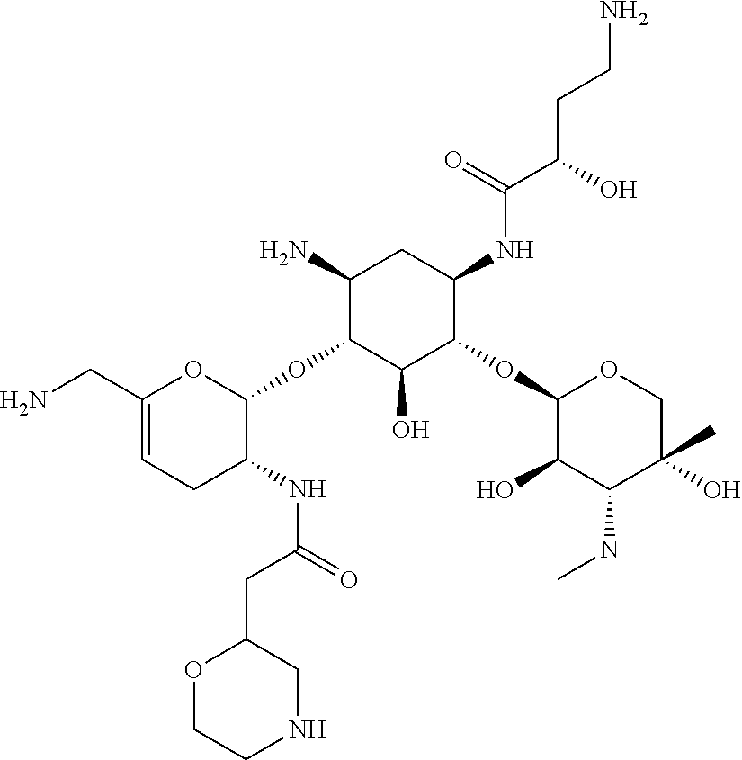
C1(N)C(OC2OC(CN)=CCC2NC(CC2OCCNC2)=O)C(O)C(OC2C(O)C(NC)C(C)(O)CO2)C(NC(C(O)CCN)=O)C1
